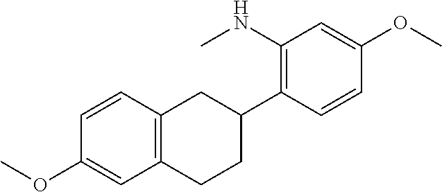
C1=CC2=C(C=C1OC)CCC(C1=C(NC)C=C(OC)C=C1)C2
